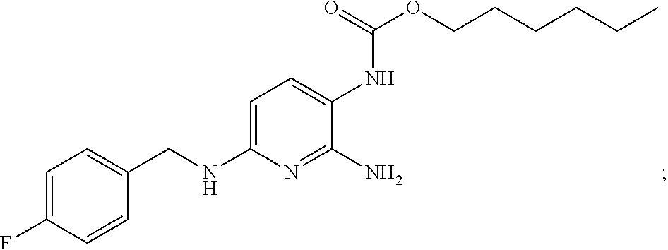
C1=C(F)C=CC(CNC2=CC=C(NC(OCCCCCC)=O)C(N)=N2)=C1
